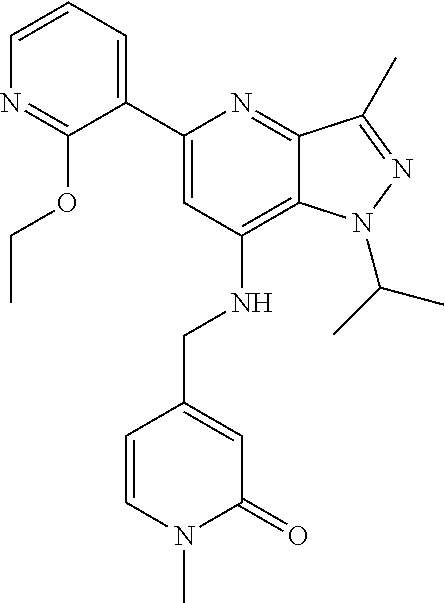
C1=CC=C(C2=CC(NCC3=CC(=O)N(C)C=C3)=C3C(=N2)C(C)=NN3C(C)C)C(OCC)=N1
